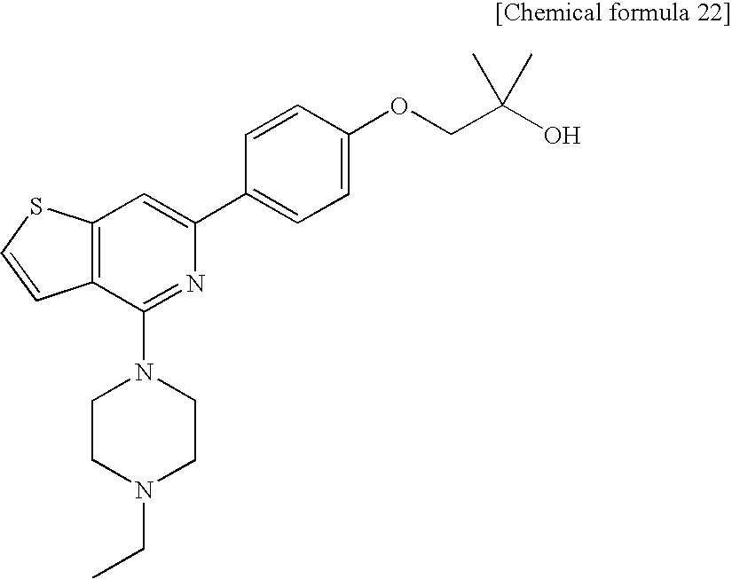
C12=C(C(N3CCN(CC)CC3)=NC(C3=CC=C(OCC(O)(C)C)C=C3)=C1)C=CS2
